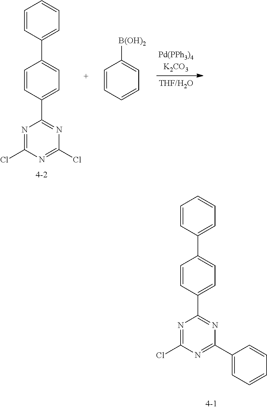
C1=CC(C2=CC=C(C3=NC(Cl)=NC(Cl)=N3)C=C2)=CC=C1.[B(OH)2]C1=CC=CC=C1.C1=CC(C2=CC=C(C3=NC(C4=CC=CC=C4)=NC(Cl)=N3)C=C2)=CC=C1
